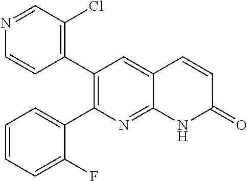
N1=CC(Cl)=C(C2=C(C3=CC=CC=C3F)N=C3C(=C2)C=CC(=O)N3)C=C1
